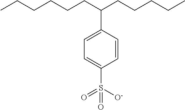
C1=CC(C(CCCCCC)CCCCC)=CC=C1S([O-])(=O)=O
